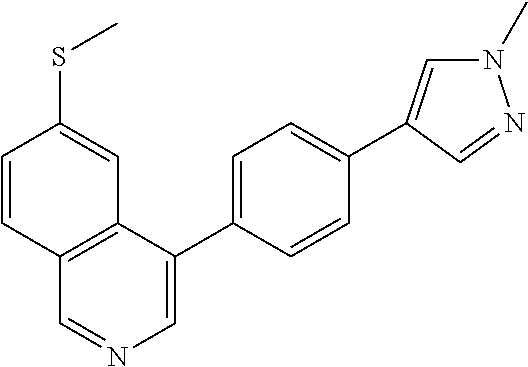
C1=C(C2=CC=C(C3=CN(C)N=C3)C=C2)C2=C(C=N1)C=CC(SC)=C2
